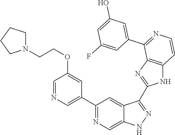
C1(C2=CN=CC(OCCN3CCCC3)=C2)=NC=C2C(=C1)C(C1=NC3=C(N1)C=CN=C3C1=CC(O)=CC(F)=C1)=NN2
